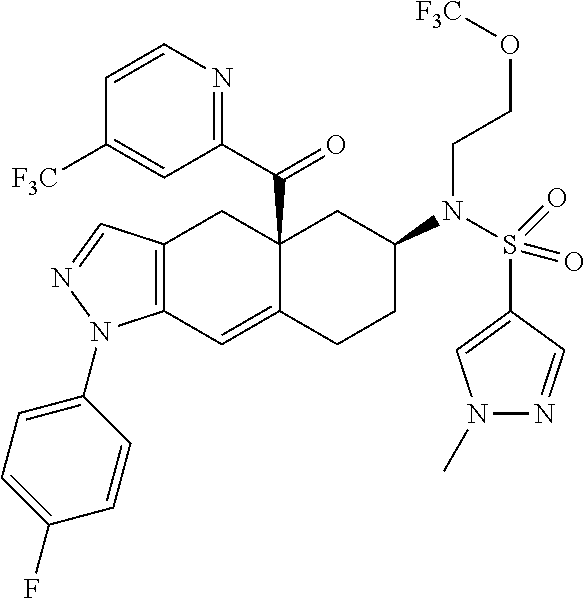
C12(C(C3=NC=CC([F3C])=C3)=O)C(=CC3=C(C1)C=NN3C1=CC=C(F)C=C1)CCC(N(S(C1=CN(C)N=C1)(=O)=O)CCO[F3C])C2
